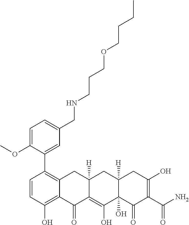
C1=CC(O)=C2C(=C1C1=CC(CNCCCOCCCC)=CC=C1OC)CC1([H])C(=C(O)C3(O)C([H])(C1)CC(O)=C(C(N)=O)C3=O)C2=O
